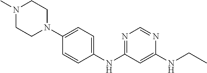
N1(C)CCN(C2=CC=C(NC3=NC=NC(NCC)=C3)C=C2)CC1
